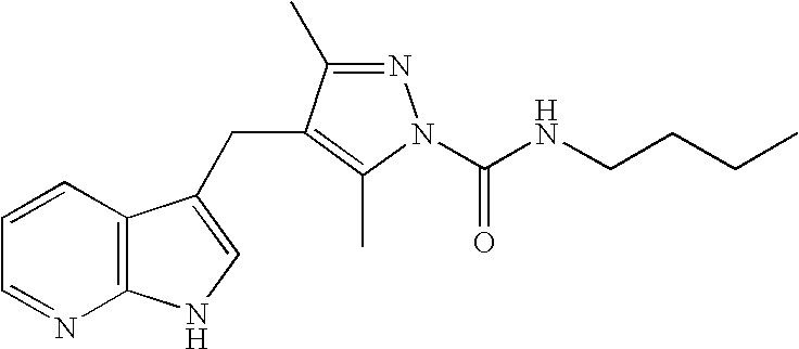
C1=CC2=C(N=C1)NC=C2CC1=C(C)N(C(NCCCC)=O)N=C1C
